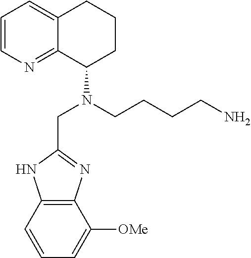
C1=CN=C2C(=C1)CCCC2N(CCCCN)CC1=NC2=C(N1)C=CC=C2[OMe]
